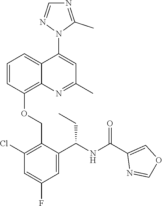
C1=CC(OCC2=C(Cl)C=C(F)C=C2C(NC(C2=COC=N2)=O)CC)=C2C(=C1)C(N1C(C)=NC=N1)=CC(C)=N2
